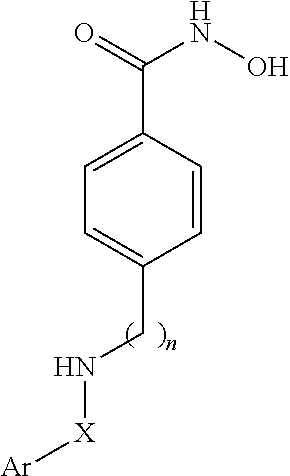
C1=CC(C(=O)NO)=CC=C1CN[X][Ar]
